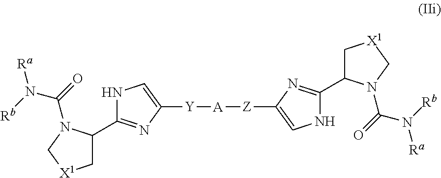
N1C=C([Y][A][Z]C2=CNC(C3C[X1]CN3C(=O)N([Rb])[Ra])=N2)N=C1C1C[X1]CN1C(=O)N([Rb])[Ra]
